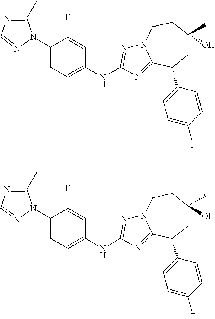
C1(C)=NC=NN1C1=CC=C(NC2=NN3CCC(O)(C)CC(C4=CC=C(F)C=C4)C3=N2)C=C1F.C1(C)=NC=NN1C1=CC=C(NC2=NN3CCC(O)(C)CC(C4=CC=C(F)C=C4)C3=N2)C=C1F
